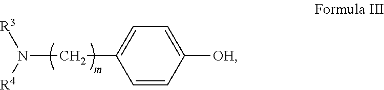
C1=C(CN([R4])[R3])C=CC([OH])=C1
